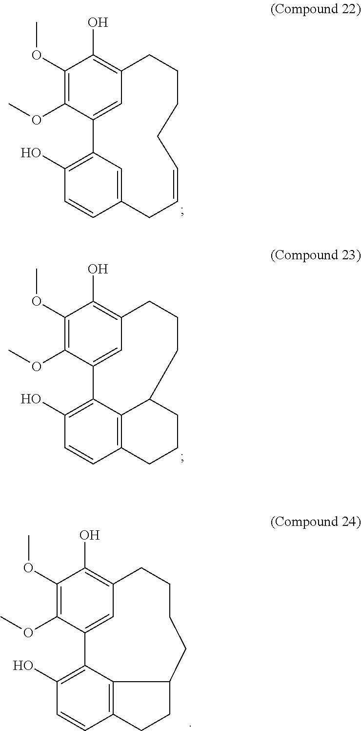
C1(O)=C2C=C(C=C1)CC=CCCCCC1=C(O)C(OC)=C(OC)C2=C1.C1(O)=C2C3=C(C=C1)CCCC3CCCC1=C(O)C(OC)=C(OC)C2=C1.C1(O)=C2C3=CC(=C(O)C(OC)=C3OC)CCCCC3C2=C(C=C1)CC3
